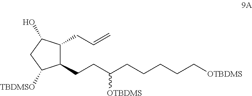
C(CC(CCCCC[OTBDMS])[OTBDMS])C1C(CC=C)C(O)CC1[TBDMSO]
